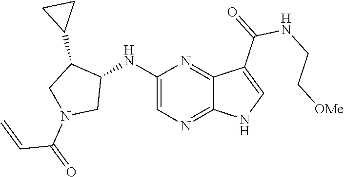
C1(NC2C(C3CC3)CN(C(C=C)=O)C2)=CN=C2C(=N1)C(C(NCC[OMe])=O)=CN2
